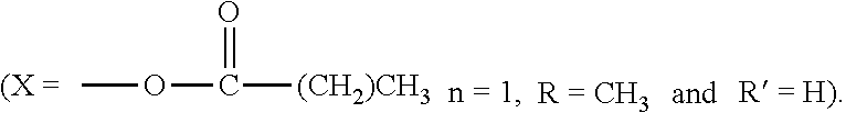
COC([(CH2)CH3])=O
